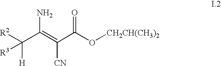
[R2]C(C(=C(C(O[CH2CH(CH3)2])=O)[CN])N)([H])[R3]
